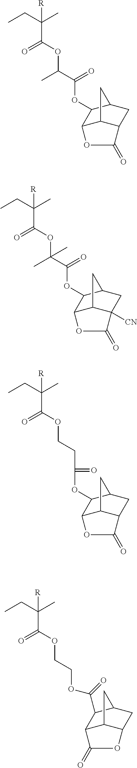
CCC(C)([R])C(=O)OC(C(=O)OC1C2C3C(CC1C3)C(=O)O2)C.CCC(C)([R])C(=O)OC(C(=O)OC1C2C3C([CN])(CC1C3)C(=O)O2)(C)C.CCC(C)([R])C(OCCC(=O)OC1C2C3C(CC1C3)C(=O)O2)=O.CCC(C)([R])C(OCCOC(=O)C1C2C3C(CC1C3)OC2=O)=O
